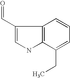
C12=C(C(CC)=CC=C1)NC=C2C=O
